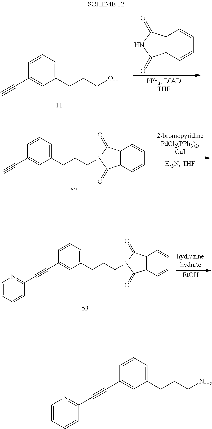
C1=CC=C(CCCO)C=C1C#C.C12=C(C=CC=C1)C(=O)NC2=O.C1=CC=C(CCCN2C(=O)C3=C(C=CC=C3)C2=O)C=C1C#C.[EtOH].C1=CC=C(CCCN2C(=O)C3=C(C=CC=C3)C2=O)C=C1C#CC1=NC=CC=C1.C1=CC=C(CCCN)C=C1C#CC1=NC=CC=C1
